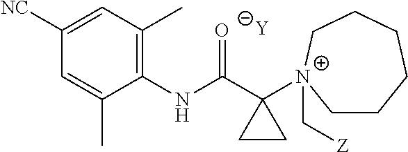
[Y].C1=C(C)C(NC(C2([N+]3(C[Z])CCCCCC3)CC2)=O)=C(C)C=C1[NC]
